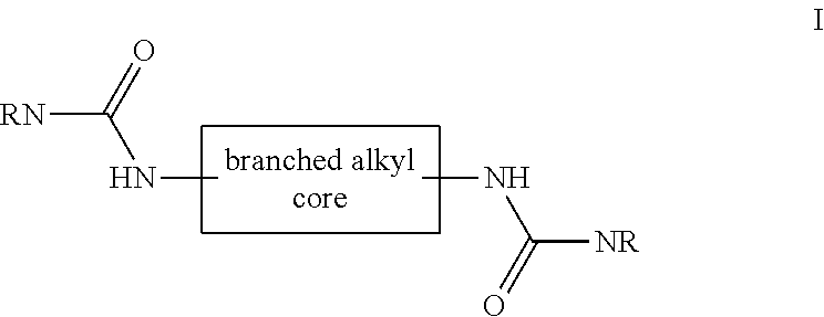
[RN]C(=O)NC.CNC([NR])=O
